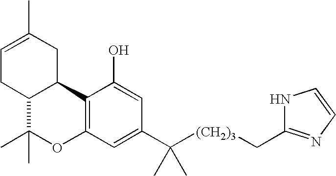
C1=C(C)CC2C(C1)C(C)(C)OC1=C2C(O)=CC(C([(CH2)3]CC2=NC=CN2)(C)C)=C1
